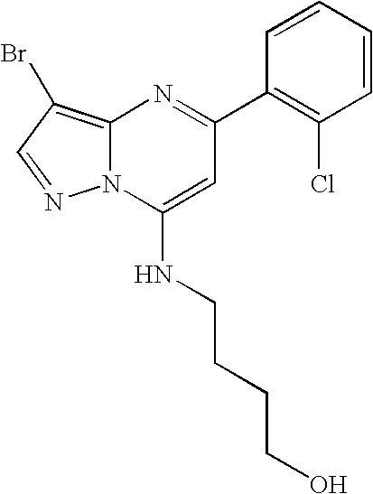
C1(C2=NC3=C(Br)C=NN3C(NCCCCO)=C2)=C(Cl)C=CC=C1
